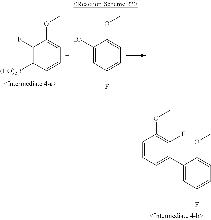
C1(F)=C([(HO)2B])C=CC=C1OC.C1(Br)=CC(F)=CC=C1OC.C1(C2=CC=CC(OC)=C2F)=CC(F)=CC=C1OC
